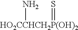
[HO2CCHCH2P(OH)2](N)=S
